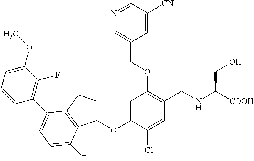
C1=C(OC2CCC3=C2C(F)=CC=C3C2=C(F)C(OC)=CC=C2)C(Cl)=CC(CNC([COOH])CO)=C1OCC1=CN=CC([CN])=C1
